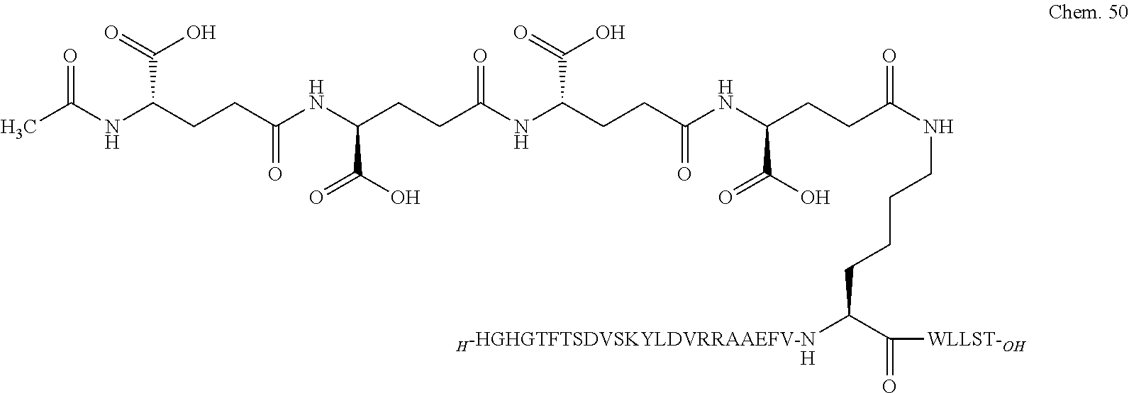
CC(NC(CCC(NC(CCC(NC(CCC(NC(CCC(NCCCCC(C([WLLST-OH])=O)[H-HGHGTFTSDVSKYLDVRRAAEFV-N])=O)C(=O)O)=O)C(O)=O)=O)C(=O)O)=O)C(O)=O)=O.[H]
